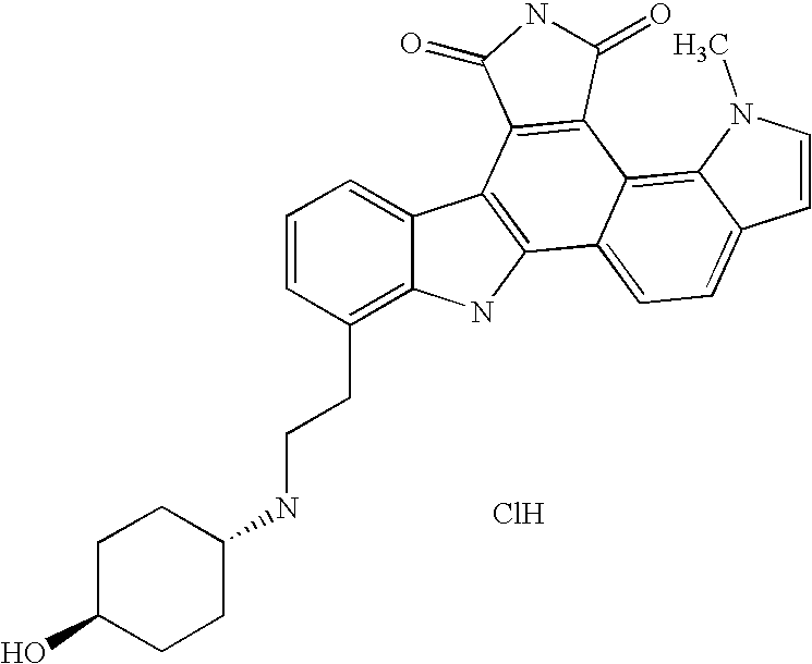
C12=C(CCNC3CCC(O)CC3)C=CC=C1C1=C(N2)C2=CC=C3C(=C2C2=C1C(=O)NC2=O)N(C)C=C3.Cl
